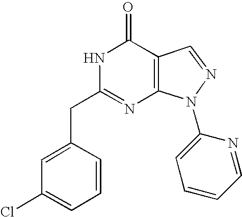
C1=NN(C2=CC=CC=N2)C2=C1C(=O)NC(CC1=CC(Cl)=CC=C1)=N2
